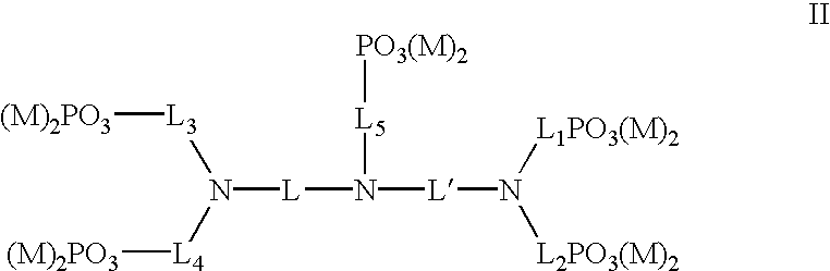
[L](N([L]N([L2PO3(M)2])[L1PO3(M)2])[L5][PO3(M)2])N([L3][(M)2PO3])[L4][(M)2PO3]
